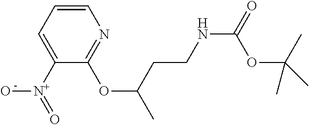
C1=C([N+](O)=O)C(OC(CCNC(OC(C)(C)C)=O)C)=NC=C1
